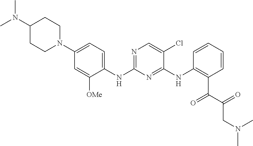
C1(N(C)C)CCN(C2=CC=C(NC3=NC=C(Cl)C(NC4=C(C(=O)C(=O)CN(C)C)C=CC=C4)=N3)C([OMe])=C2)CC1
